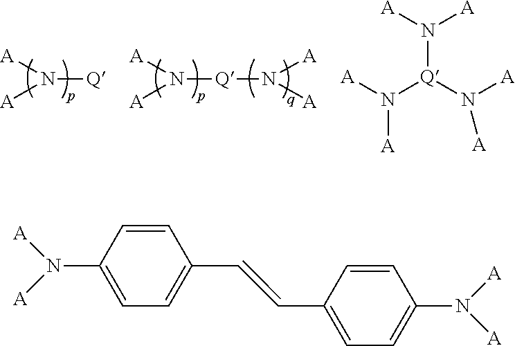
N([Q]N([A])[A])([A])[A].N([Q])([A])[A].N([Q](N([A])[A])N([A])[A])([A])[A].C1=C(N([A])[A])C=CC(C=CC2=CC=C(N([A])[A])C=C2)=C1
